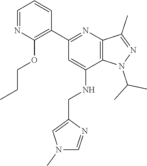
C1=C(NCC2=CN(C)C=N2)C2=C(N=C1C1=C(OCCC)N=CC=C1)C(C)=NN2C(C)C
